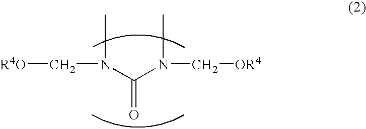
CN(C(N(C)C[OR4])=O)C[R4O]
